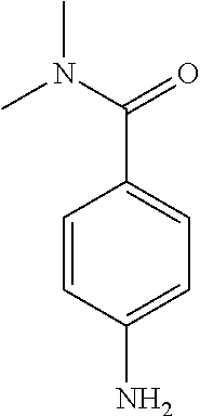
C1=CC(N)=CC=C1C(N(C)C)=O
